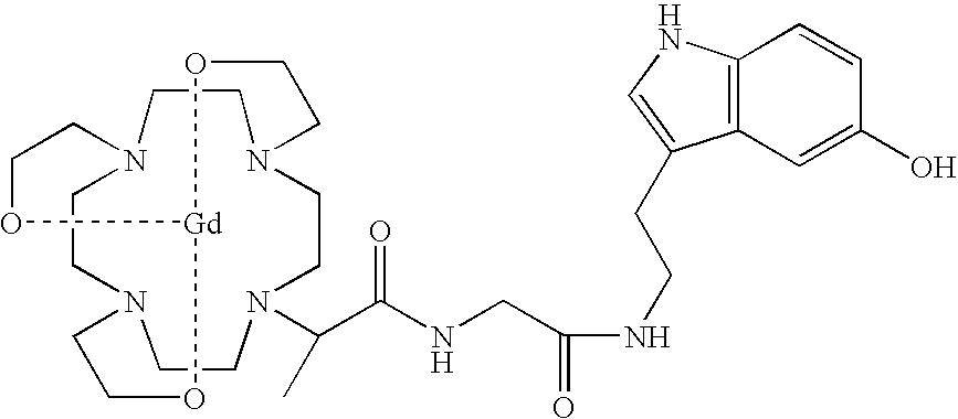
C12=C(C=C(O)C=C1)C(CCNC(CNC(C(C)N1CCN3CCN4CCN(CC1)CCO[Gd](OCC3)OCC4)=O)=O)=CN2
